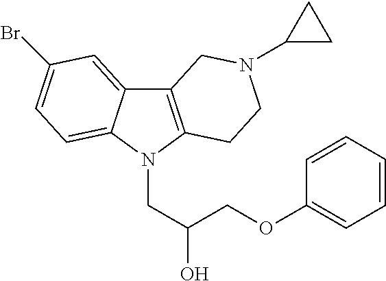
C12=C(N(CC(COC3=CC=CC=C3)O)C3=CC=C(Br)C=C13)CCN(C1CC1)C2
